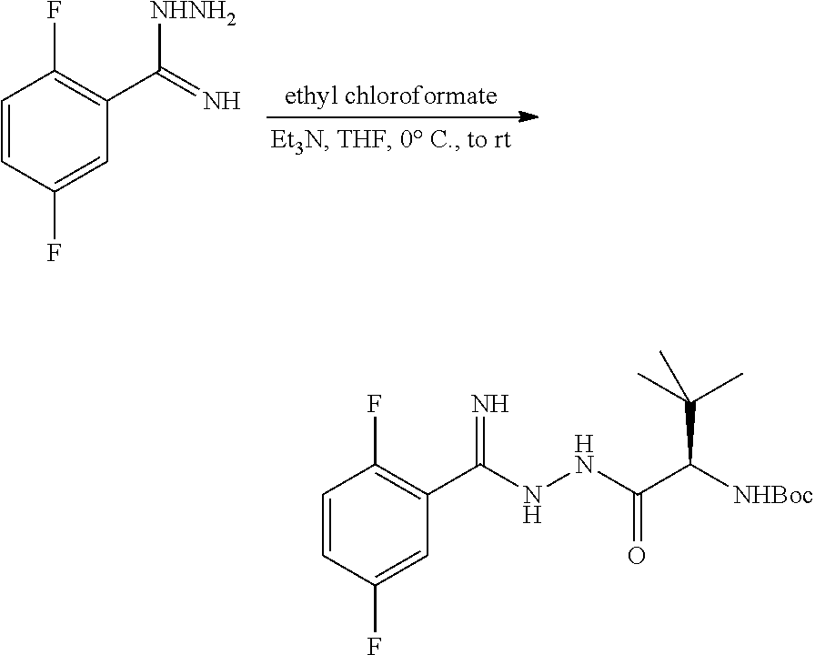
C1=CC(F)=CC(C(=N)[NHNH2])=C1F.C1=CC(F)=CC(C(NNC(C([NHBoc])C(C)(C)C)=O)=N)=C1F
